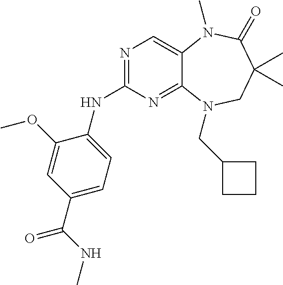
N1=C(NC2=CC=C(C(=O)NC)C=C2OC)N=C2C(=C1)N(C)C(=O)C(C)(C)CN2CC1CCC1
